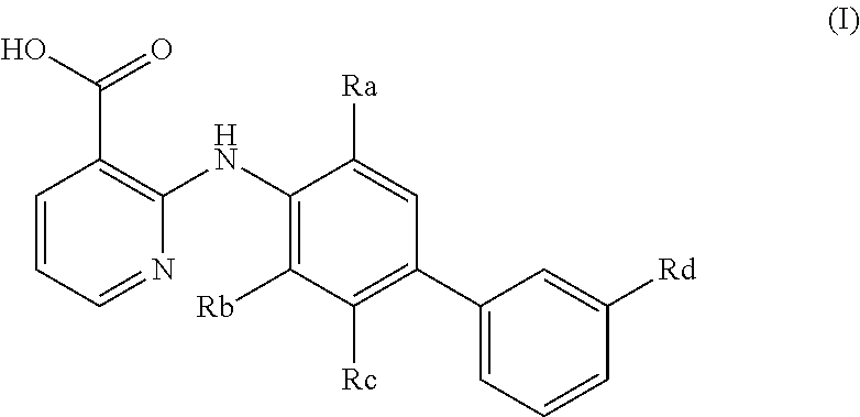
C1=CC=NC(NC2=C([Rb])C([Rc])=C(C3=CC=CC([Rd])=C3)C=C2[Ra])=C1C(O)=O
